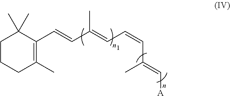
C1(C=CC(=CC=CC(=C[A])C)C)=C(C)CCCC1(C)C
